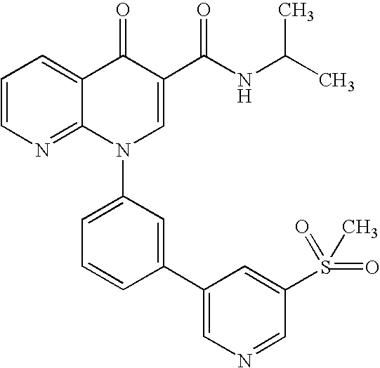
C1=CN=C2C(=C1)C(=O)C(C(NC(C)C)=O)=CN2C1=CC=CC(C2=CN=CC(S(=O)(=O)C)=C2)=C1
